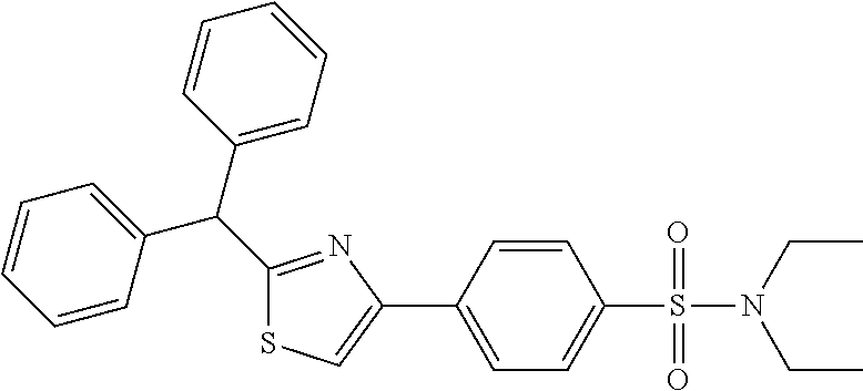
S1C=C(C2=CC=C(S(=O)(=O)N(CC)CC)C=C2)N=C1C(C1=CC=CC=C1)C1=CC=CC=C1
